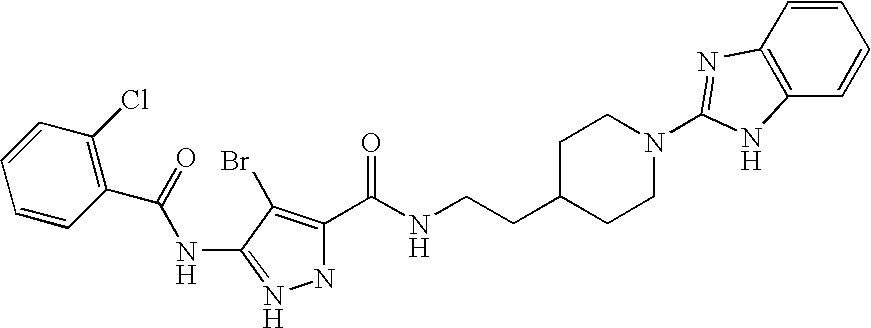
C(NC1=NNC(C(NCCC2CCN(C3=NC4=C(C=CC=C4)N3)CC2)=O)=C1Br)(=O)C1=C(Cl)C=CC=C1
